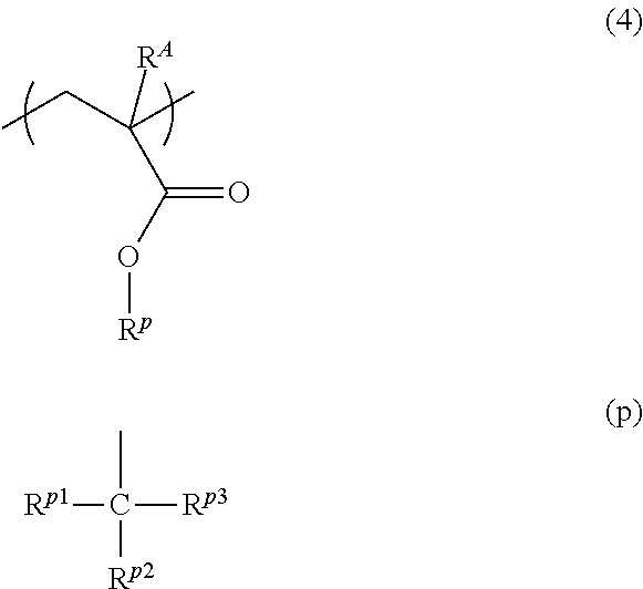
CCC(C)([RA])C(O[Rp])=O.[Rp1]C([Rp3])(C)[Rp2]
